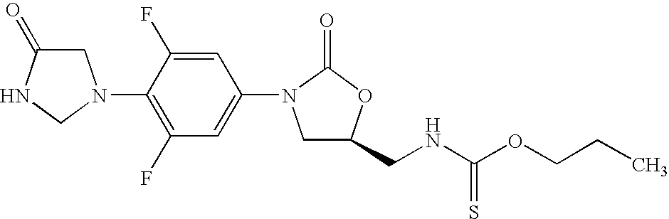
C1C(=O)NCN1C1=C(F)C=C(N2CC(CNC(OCCC)=S)OC2=O)C=C1F
